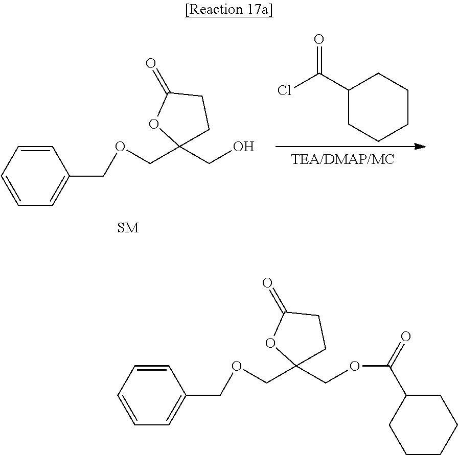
ClC(C1CCCCC1)=O.C1=CC=CC=C1COCC1(CO)CCC(=O)O1.C1=CC=CC=C1COCC1(COC(=O)C2CCCCC2)CCC(=O)O1
